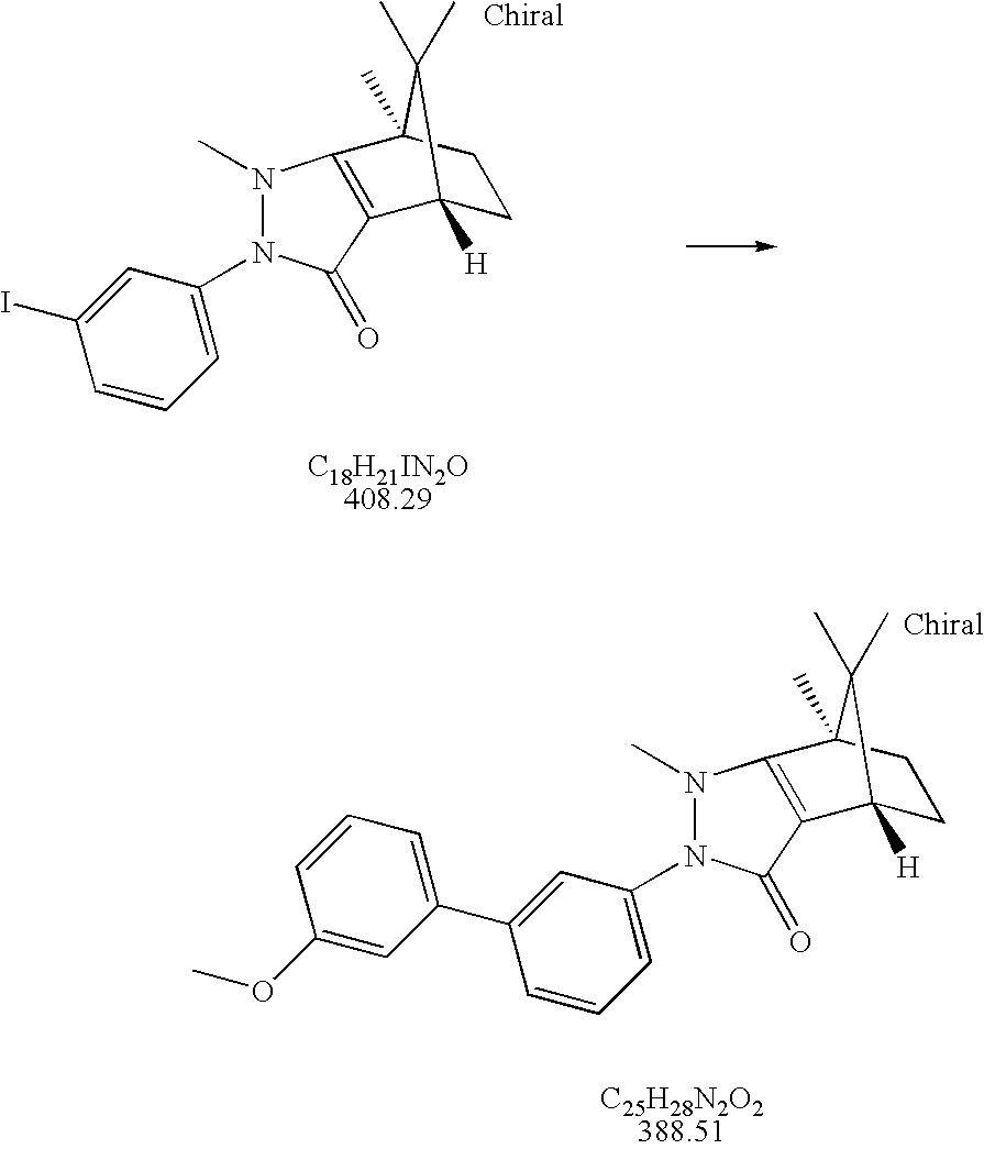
N1(C)N(C2=CC=CC(I)=C2)C(=O)C2=C1C1(C)CCC2([H])C1(C)C.N1(C)N(C2=CC=CC(C3=CC=CC(OC)=C3)=C2)C(=O)C2=C1C1(C)CCC2([H])C1(C)C
